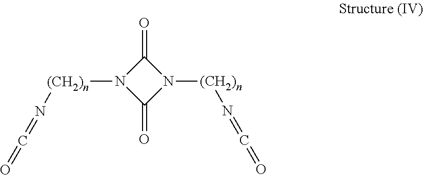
N1([(CH2)n]N=C=O)C(=O)N([(CH2)n]N=C=O)C1=O
